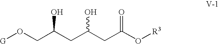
O(CC(CC(CC(O[R3])=O)O)O)[G]
